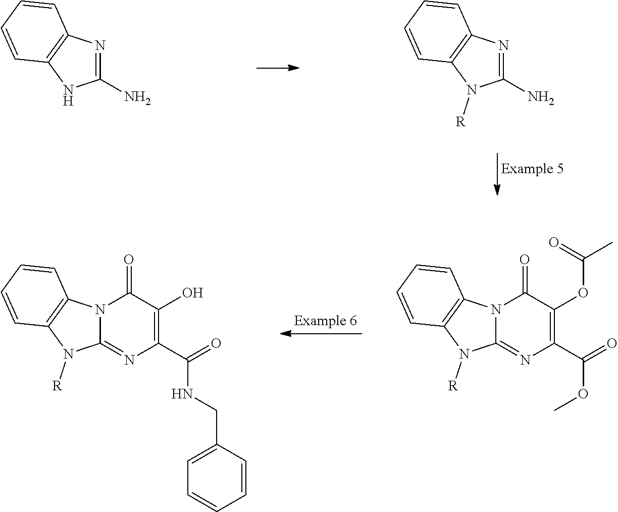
N1=C(N)NC2=C1C=CC=C2.N1=C(N)N([R])C2=C1C=CC=C2.N12C(=NC(C(=O)NCC3=CC=CC=C3)=C(O)C1=O)N([R])C1=C2C=CC=C1.N12C(=NC(C(=O)OC)=C(OC(C)=O)C1=O)N([R])C1=C2C=CC=C1
